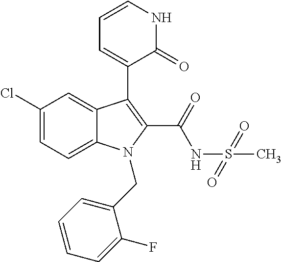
C1(Cl)=CC=C2C(=C1)C(C1=CC=CNC1=O)=C(C(NS(C)(=O)=O)=O)N2CC1=CC=CC=C1F
